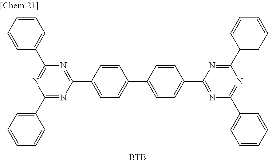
C1(C2=CC=C(C3=CC=C(C4=NC(C5=CC=CC=C5)=NC(C5=CC=CC=C5)=N4)C=C3)C=C2)=NC(C2=CC=CC=C2)=NC(C2=CC=CC=C2)=N1.[BTB]
